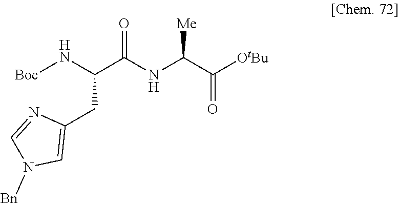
[Boc]NC(C(NC(C([OtBu])=O)[Me])=O)CC1=CN([Bn])C=N1
